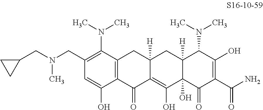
C1=C(O)C2=C(C(N(C)C)=C1CN(CC1CC1)C)CC1([H])C(=C(O)C3(O)C([H])(C1)C(N(C)C)C(O)=C(C(N)=O)C3=O)C2=O
